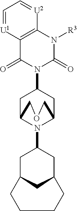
C12=C(N([R3])C(=O)N(C3CC4N(C5CC6CC(C5)CCCC6)C(C3)COC4)C1=O)[U2]=CC=[U1]2
